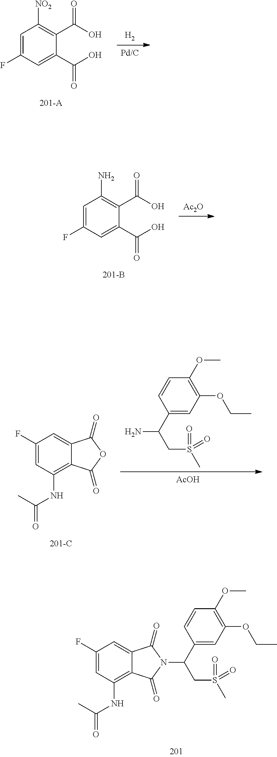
C1(F)=CC(NC(=O)C)=C2C(=C1)C(=O)N(C(C1=CC(OCC)=C(OC)C=C1)CS(C)(=O)=O)C2=O.[AcOH].NC(C1=CC(OCC)=C(OC)C=C1)CS(C)(=O)=O.C1(F)=CC(NC(=O)C)=C2C(=C1)C(=O)OC2=O.[Ac2O].C1=C(F)C=C(C(O)=O)C(C(O)=O)=C1N.[Pd/C].[H2].C1=C(F)C=C(C(O)=O)C(C(O)=O)=C1[NO2]
